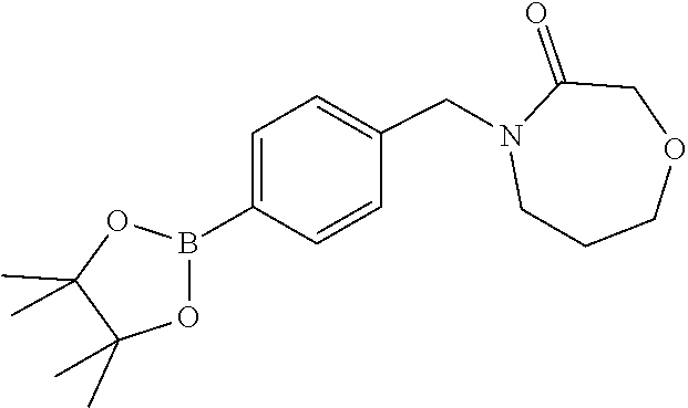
C1(=O)COCCCN1CC1=CC=C(B2OC(C)(C)C(C)(C)O2)C=C1
